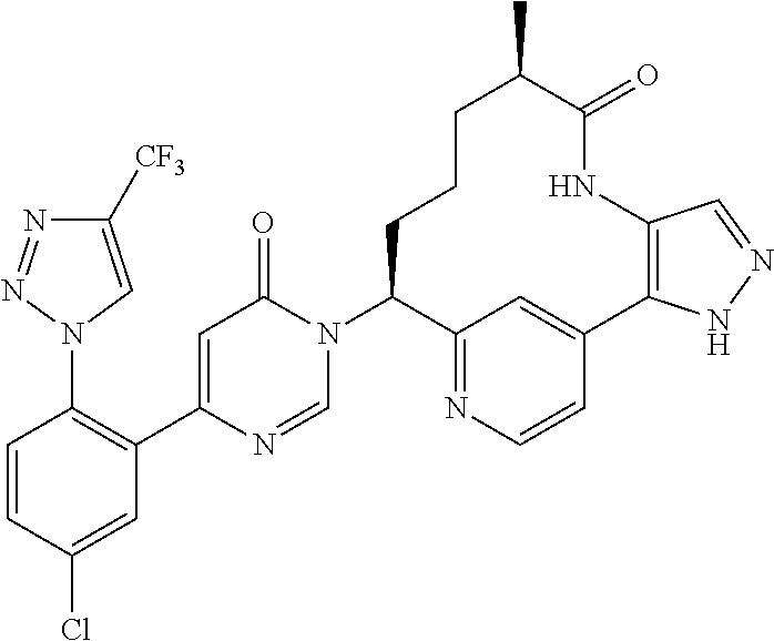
C1=CC(Cl)=CC(C2=CC(=O)N(C3C4=NC=CC(=C4)C4=C(NC(=O)C(C)CCC3)C=NN4)C=N2)=C1N1C=C([CF3])N=N1
